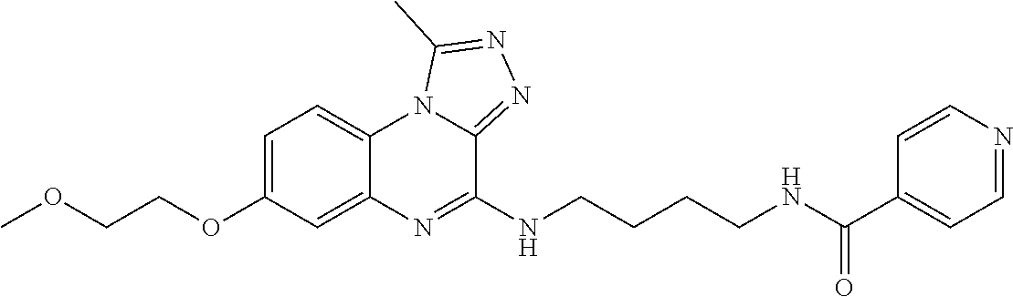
C1=C(OCCOC)C=C2C(=C1)N1C(=NN=C1C)C(NCCCCNC(C1=CC=NC=C1)=O)=N2
